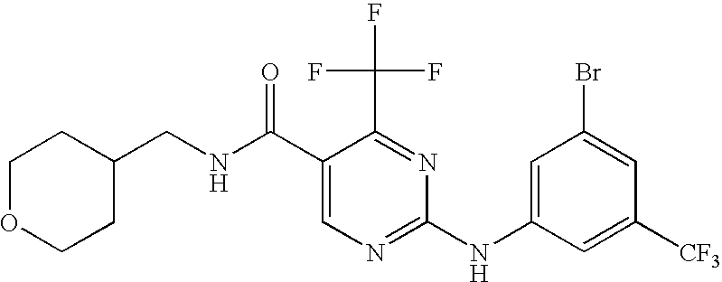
C1OCCC(CNC(C2=CN=C(NC3=CC(Br)=CC([CF3])=C3)N=C2C(F)(F)F)=O)C1
